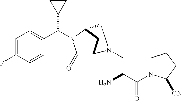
C1=C(F)C=CC(C(C2CC2)N2C(=O)C3CC2CN3CC(N)C(N2CCCC2[CN])=O)=C1
